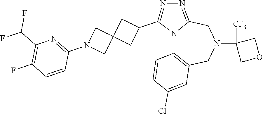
N12C3=C(CN(C4([CF3])COC4)CC1=NN=C2C1CC2(C1)CN(C1=NC(C(F)F)=C(F)C=C1)C2)C=C(Cl)C=C3
